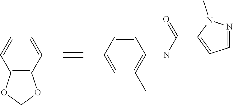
C12=C(C(C#CC3=CC(C)=C(NC(C4=CC=NN4C)=O)C=C3)=CC=C1)OCO2
